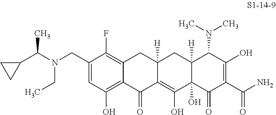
C1=C(CN(C(C)C2CC2)CC)C(F)=C2C(=C1O)C(=O)C1=C(O)C3(O)C([H])(CC1([H])C2)C(N(C)C)C(O)=C(C(N)=O)C3=O
